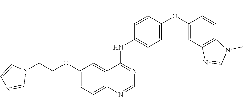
C1=C(OC2=CC3=C(C=C2)N(C)C=N3)C(C)=CC(NC2=NC=NC3=CC=C(OCCN4C=CN=C4)C=C23)=C1
